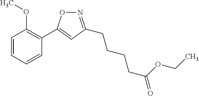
C1=CC=CC(C2=CC(CCCCC(=O)OCC)=NO2)=C1OC
